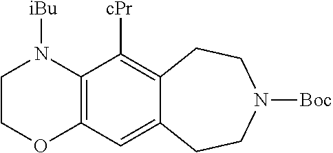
C1COC2=C(N1[iBu])C([cPr])=C1C(=C2)CCN([Boc])CC1
